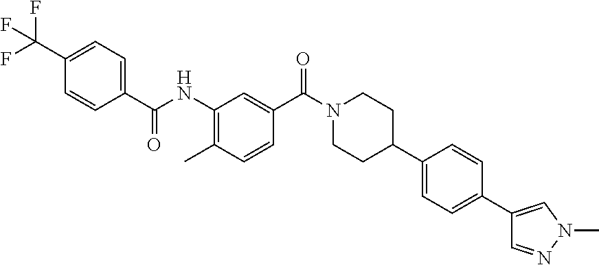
C1(NC(=O)C2=CC=C(C(F)(F)F)C=C2)=C(C)C=CC(C(N2CCC(C3=CC=C(C4=CN(C)N=C4)C=C3)CC2)=O)=C1
